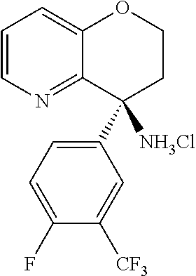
C1=CN=C2C(=C1)OCCC2(C1=CC=C(F)C([CF3])=C1)[NH3Cl]
